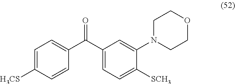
C1=C([H3CS])C=CC(C(C2=CC=C([SCH3])C(N3CCOCC3)=C2)=O)=C1
